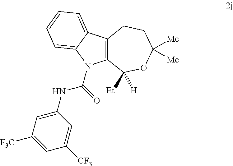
C12=C(N(C(=O)NC3=CC([F3C])=CC([CF3])=C3)C3=CC=CC=C13)C([H])([Et])OC([Me])([Me])CC2
